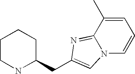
C1CNC(CC2=CN3C(=N2)C(C)=CC=C3)CC1
